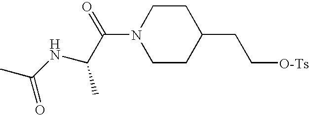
CC(NC(C(=O)N1CCC(CC[O-Ts])CC1)C)=O
